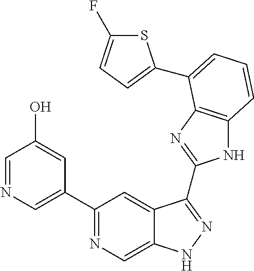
C1(C2=NC=C3C(=C2)C(C2=NC4=C(N2)C=CC=C4C2=CC=C(F)S2)=NN3)=CN=CC(O)=C1
